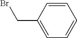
C1=CC(CBr)=CC=C1
